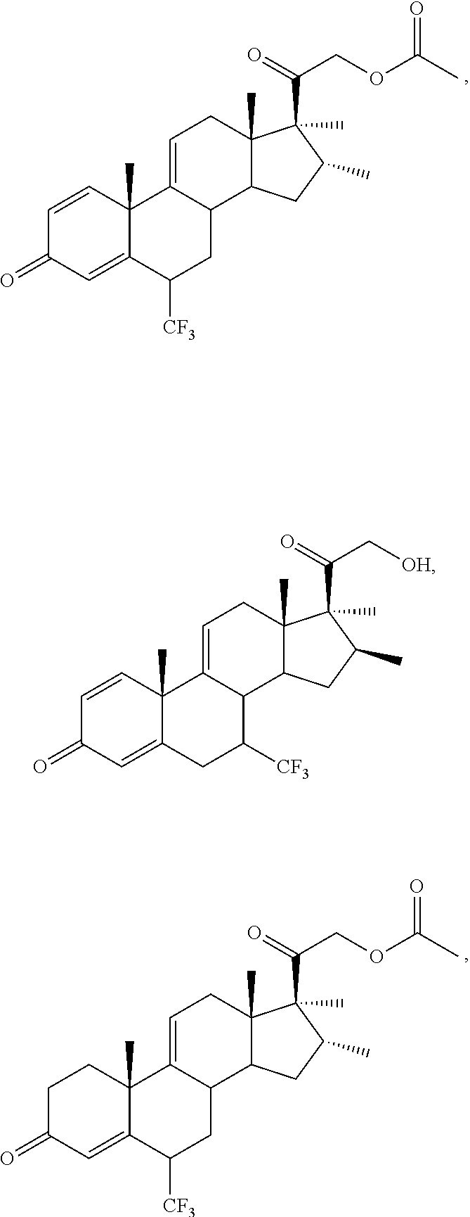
C1=CC2(C)C(=CC1=O)C([CF3])CC1C2=CCC2(C)C1CC(C)C2(C(=O)COC(C)=O)C.C1=CC2(C)C(=CC1=O)CC([CF3])C1C2=CCC2(C)C1CC(C)C2(C(=O)C[OH])C.C1C(=O)C=C2C(C)(C1)C1=CCC3(C)C(C1CC2[CF3])CC(C)C3(C(=O)COC(C)=O)C
